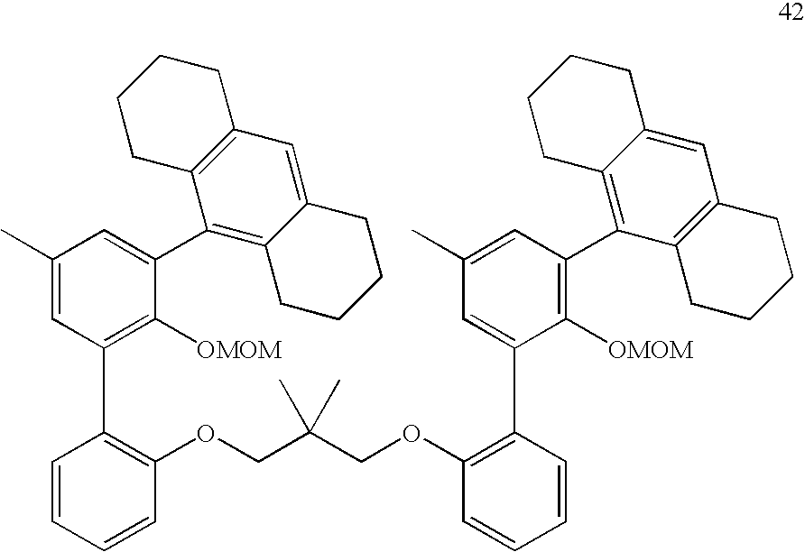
C1(OCC(COC2=C(C3=CC(C)=CC(C4=C5C(=CC6=C4CCCC6)CCCC5)=C3[OMOM])C=CC=C2)(C)C)=C(C2=C([OMOM])C(C3=C4C(=CC5=C3CCCC5)CCCC4)=CC(C)=C2)C=CC=C1
